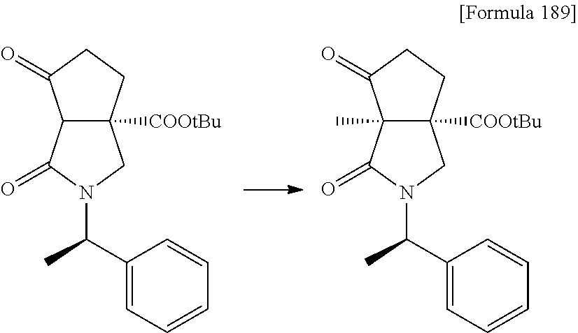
C12C([COOtBu])(CCC1=O)CN(C(C1=CC=CC=C1)C)C2=O.C12(C)C([COOtBu])(CCC1=O)CN(C(C1=CC=CC=C1)C)C2=O
